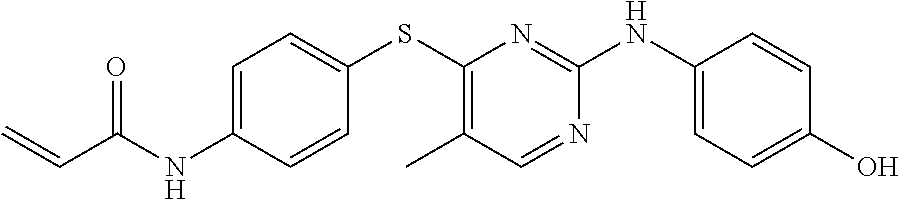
C1=C(NC(C=C)=O)C=CC(SC2=C(C)C=NC(NC3=CC=C(O)C=C3)=N2)=C1
